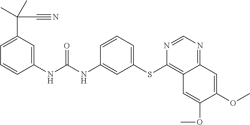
C1=C(C(C)(C)C#N)C=C(NC(NC2=CC(SC3=C4C(=NC=N3)C=C(OC)C(OC)=C4)=CC=C2)=O)C=C1
